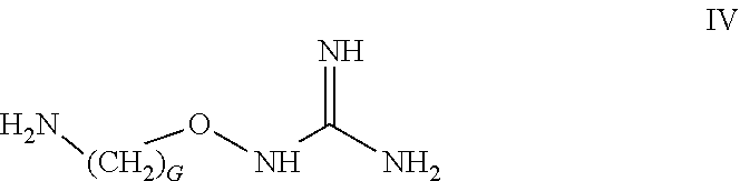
[(CH2)G](ONC(N)=N)N
